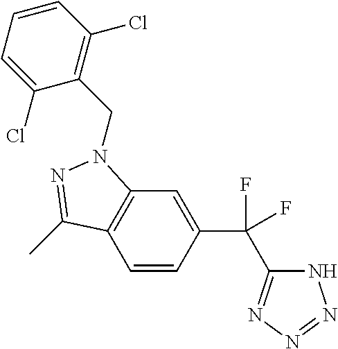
C1=CC(C(F)(C2=NN=NN2)F)=CC2=C1C(C)=NN2CC1=C(Cl)C=CC=C1Cl
